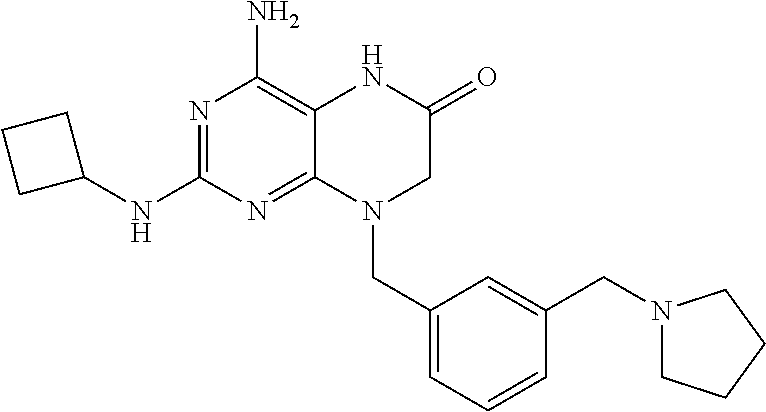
N1=C(NC2CCC2)N=C2C(=C1N)NC(=O)CN2CC1=CC=CC(CN2CCCC2)=C1
